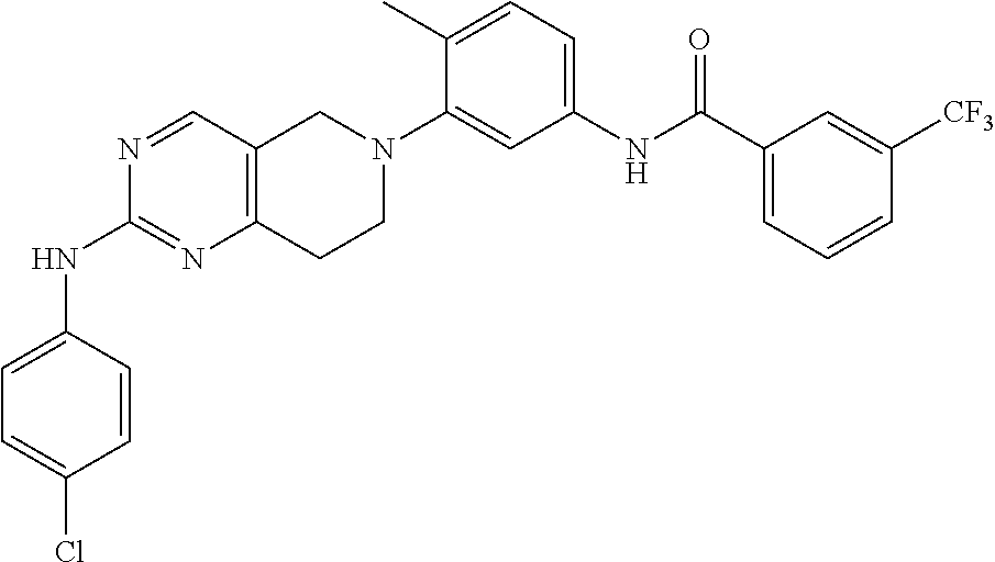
N1=CC2=C(N=C1NC1=CC=C(Cl)C=C1)CCN(C1=CC(NC(C3=CC=CC([CF3])=C3)=O)=CC=C1C)C2
